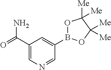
O1B(C2=CC(C(=O)N)=CN=C2)OC([Me])([Me])C1([Me])[Me]
